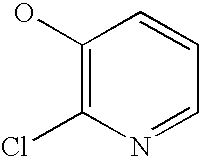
ClC1=C(O)C=CC=N1
